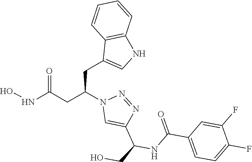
N1=NC(C(CO)NC(=O)C2=CC=C(F)C(F)=C2)=CN1C(CC1=CNC2=C1C=CC=C2)CC(=O)NO
